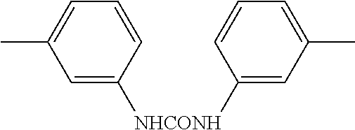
C1=C(C)C=C([NHCONH]C2=CC(C)=CC=C2)C=C1
